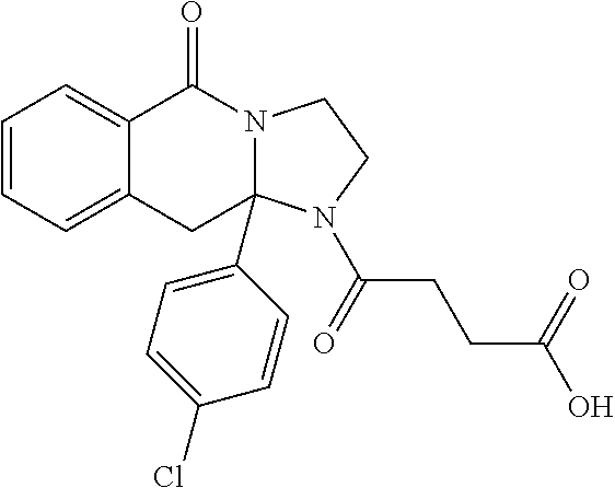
C1=CC=C2C(=C1)C(=O)N1C(C3=CC=C(Cl)C=C3)(C2)N(C(CCC(O)=O)=O)CC1
